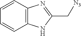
C12=C(NC(C[N3])=N1)C=CC=C2
